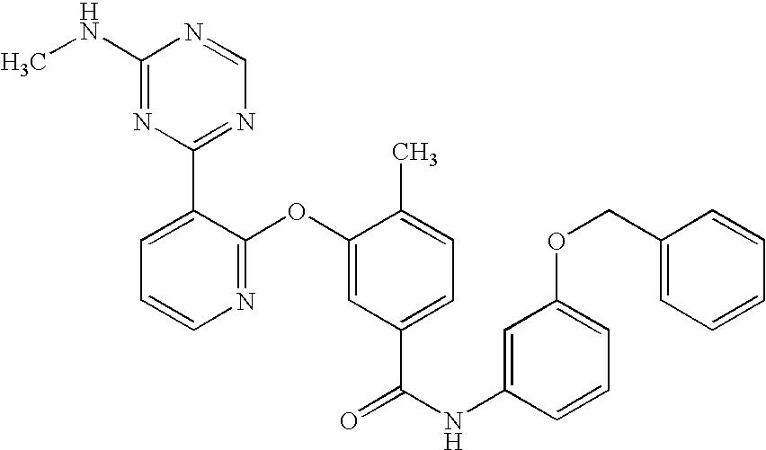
N1=C(OC2=CC(C(NC3=CC(OCC4=CC=CC=C4)=CC=C3)=O)=CC=C2C)C(C2=NC=NC(NC)=N2)=CC=C1
